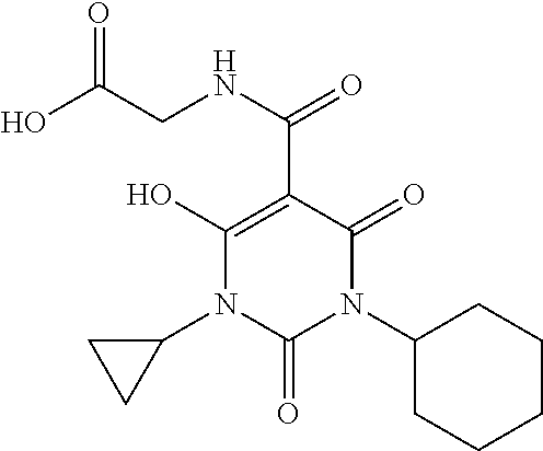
C1(N2C(=O)N(C3CCCCC3)C(=O)C(C(NCC(O)=O)=O)=C2O)CC1
